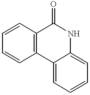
C1=CC2=C(C=C1)C1=CC=CC=C1NC2=O
